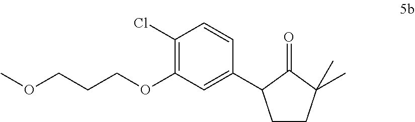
C1(Cl)=C(OCCCOC)C=C(C2CCC(C)(C)C2=O)C=C1
